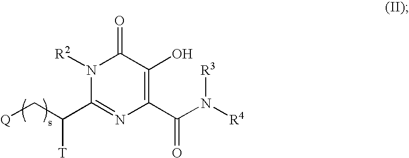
[Q]CC(C1=NC(C(N([R4])[R3])=O)=C(O)C(=O)N1[R2])[T]
